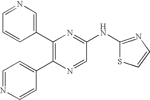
C1(C2=C(C3=CC=NC=C3)N=CC(NC3=NC=CS3)=N2)=CN=CC=C1
